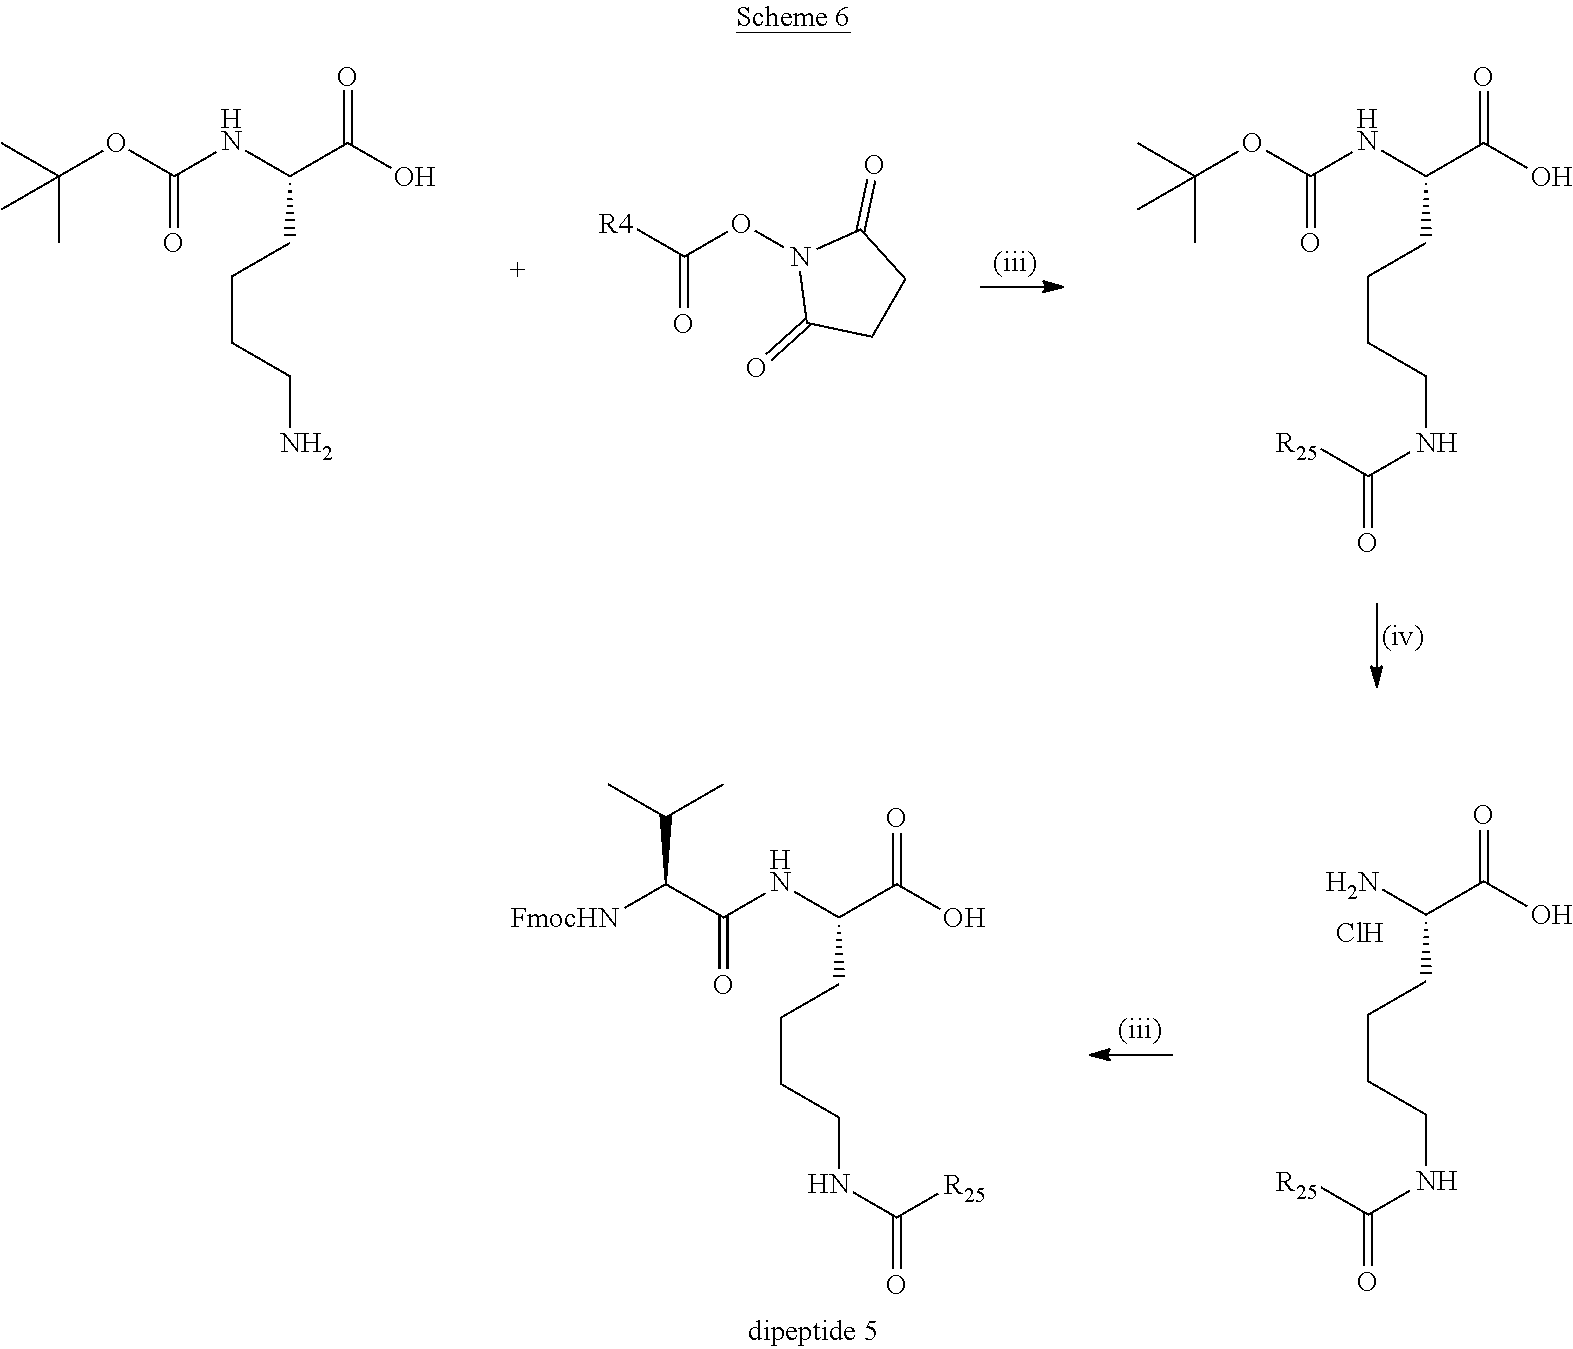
C(C(O)=O)(CCCCN)NC(=O)OC(C)(C)C.C(C(O)=O)(CCCCNC([R25])=O)NC(=O)OC(C)(C)C.[R4]C(ON1C(=O)CCC1=O)=O.C(C(O)=O)(CCCCNC(=O)[R25])NC(C([FmocHN])C(C)C)=O.C(C(O)=O)(CCCCNC([R25])=O)N.Cl
